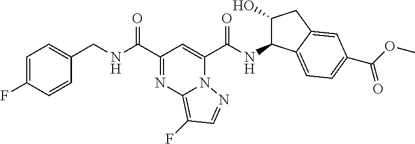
C1=C(F)C=CC(CNC(C2=NC3=C(F)C=NN3C(C(NC3C(O)CC4=CC(C(=O)OC)=CC=C34)=O)=C2)=O)=C1
